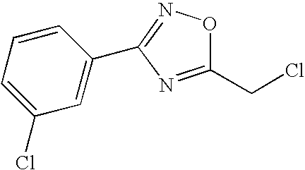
N1=C(C2=CC(Cl)=CC=C2)N=C(CCl)O1
